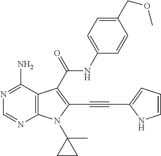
C12=C(C(N)=NC=N1)C(C(=O)NC1=CC=C(COC)C=C1)=C(C#CC1=CC=CN1)N2C1(C)CC1
